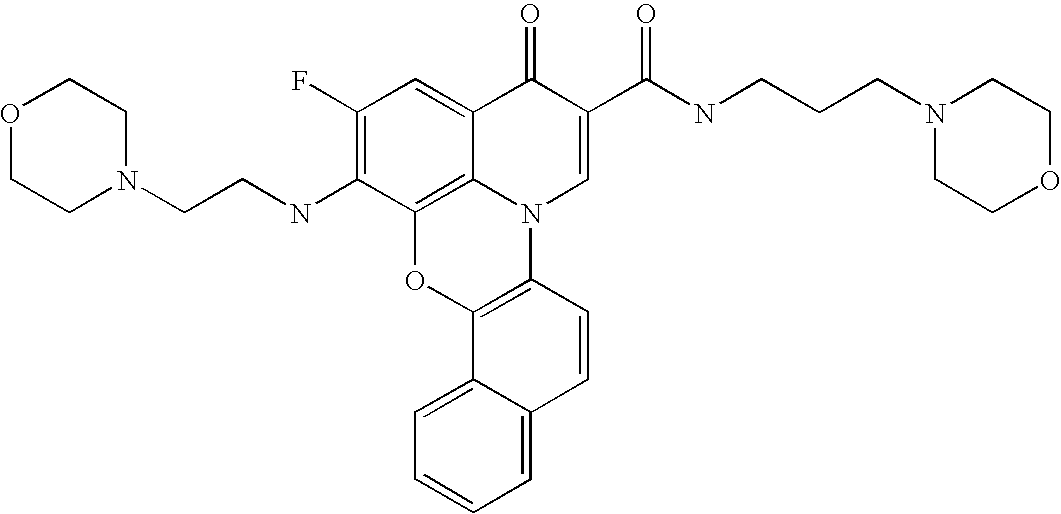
C12=C3C(=CC(F)=C1NCCN1CCOCC1)C(=O)C(C(=O)NCCCN1CCOCC1)=CN3C1=C(O2)C2=CC=CC=C2C=C1
